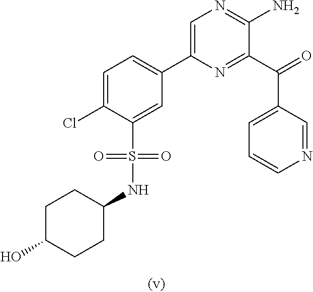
C1=C(Cl)C(S(=O)(NC2CCC(O)CC2)=O)=CC(C2=CN=C(N)C(C(=O)C3=CC=CN=C3)=N2)=C1
